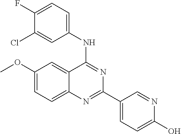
C1(OC)=CC=C2C(=C1)C(NC1=CC=C(F)C(Cl)=C1)=NC(C1=CC=C(O)N=C1)=N2
